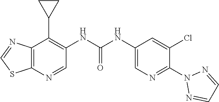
C12=C(N=CC(NC(NC3=CN=C(N4N=CC=N4)C(Cl)=C3)=O)=C1C1CC1)SC=N2
